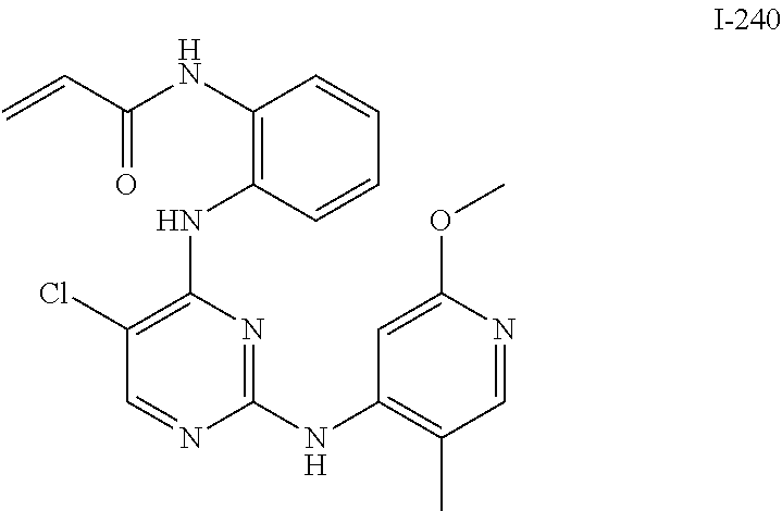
C1(Cl)=C(NC2=C(NC(C=C)=O)C=CC=C2)N=C(NC2=C(C)C=NC(OC)=C2)N=C1
